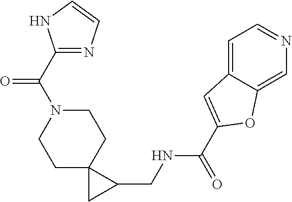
C1C2(CCN(C(=O)C3=NC=CN3)C1)CC2CNC(=O)C1=CC2=CC=NC=C2O1
